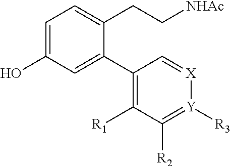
C1=C(O)C=C(C2=C([R1])C([R2])=[Y]([R3])[X]=C2)C(CC[NHAc])=C1
